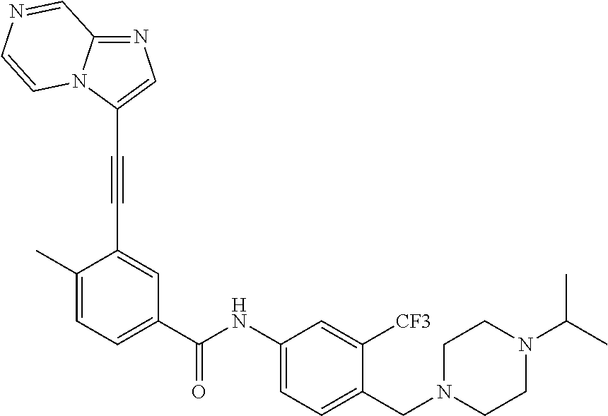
C1=C(C)C(C#CC2=CN=C3N2C=CN=C3)=CC(C(=O)NC2=CC=C(CN3CCN(C(C)C)CC3)C([CF3])=C2)=C1
